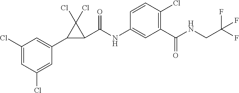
C1(Cl)=CC(Cl)=CC(C2C(C(NC3=CC(C(NCC(F)(F)F)=O)=C(Cl)C=C3)=O)C2(Cl)Cl)=C1
